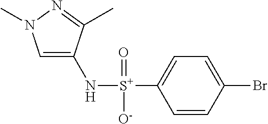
C1=C(N[S+](C2=CC=C(Br)C=C2)(=O)[O-])C(C)=NN1C
